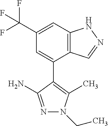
C12=C(C=C(C(F)(F)F)C=C1C1=C(C)N(CC)N=C1N)NN=C2
